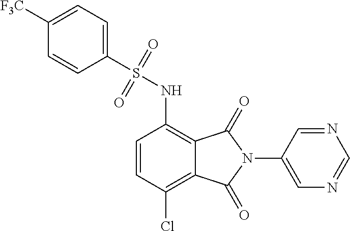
C1=CC(Cl)=C2C(=C1NS(C1=CC=C([F3C])C=C1)(=O)=O)C(=O)N(C1=CN=CN=C1)C2=O
